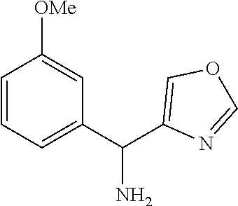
C1=CC=C(C(C2=COC=N2)N)C=C1[OMe]
